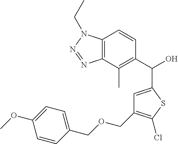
C1=C(C(C2=C(C)C3=C(C=C2)N(CC)N=N3)O)SC(Cl)=C1COCC1=CC=C(OC)C=C1
